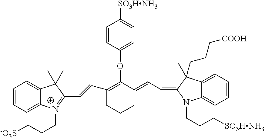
C1=CC=C2C(=C1)C(C)(C)C(C=CC1=C(OC3=CC=C([SO3HNH3])C=C3)C(=CC=C3N(CCC[SO3HNH3])C4=CC=CC=C4C3(C)CCC[COOH])CCC1)=[N+]2CCC[-O3S]
